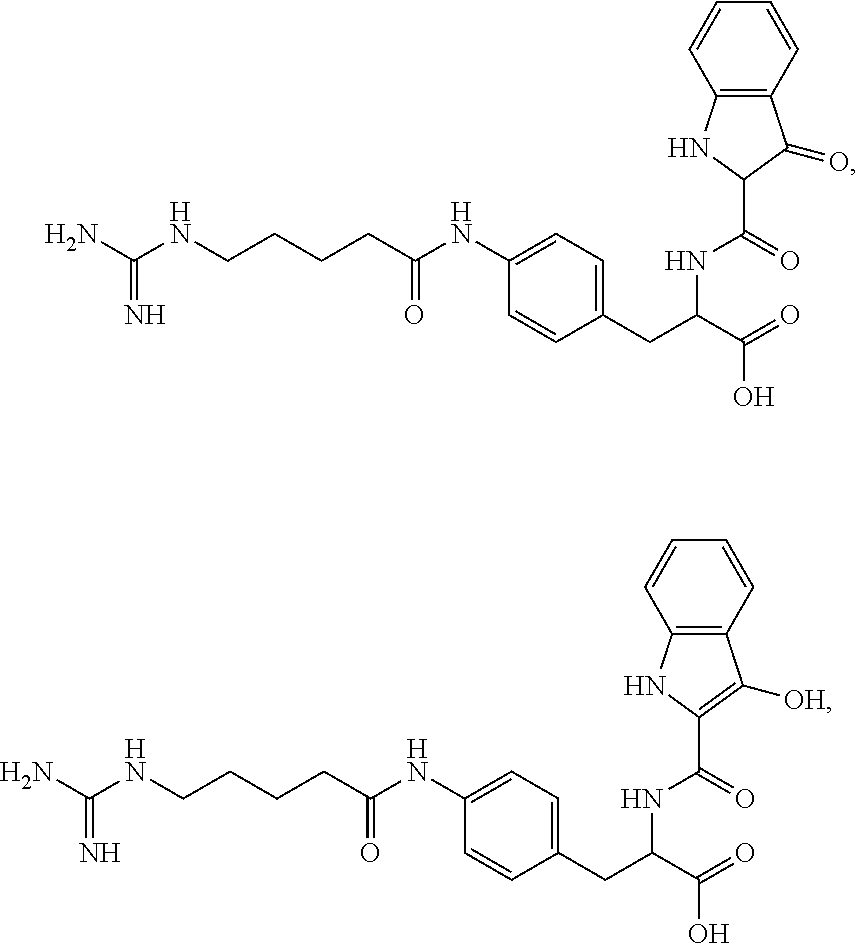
C1(NC(CCCCNC(N)=N)=O)=CC=C(CC(C(=O)O)NC(C2C(=O)C3=C(N2)C=CC=C3)=O)C=C1.C1(NC(CCCCNC(N)=N)=O)=CC=C(CC(C(=O)O)NC(C2=C([OH])C3=C(N2)C=CC=C3)=O)C=C1
